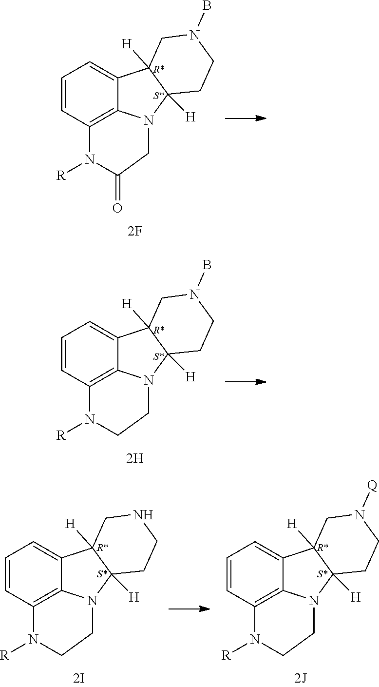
C1=CC2=C3C(=C1)C1([H])C([H])(N3CC(=O)N2[R])CCN(B)C1.C1=CC2=C3C(=C1)C1([H])C([H])(N3CCN2[R])CCN(B)C1.C1=CC2=C3C(=C1)C1([H])C([H])(N3CCN2[R])CCNC1.C1=CC2=C3C(=C1)C1([H])C([H])(N3CCN2[R])CCN([Q])C1
